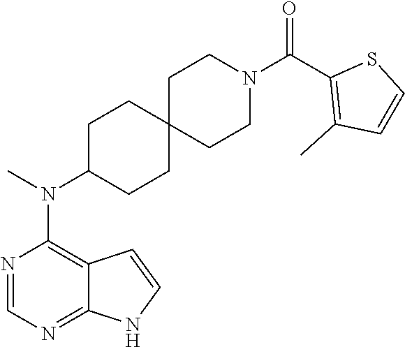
N1=CN=C2C(=C1N(C)C1CCC3(CC1)CCN(C(C1=C(C)C=CS1)=O)CC3)C=CN2
